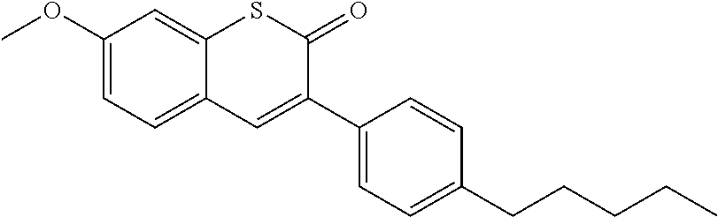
C1(OC)=CC=C2C(=C1)SC(=O)C(C1=CC=C(CCCCC)C=C1)=C2
